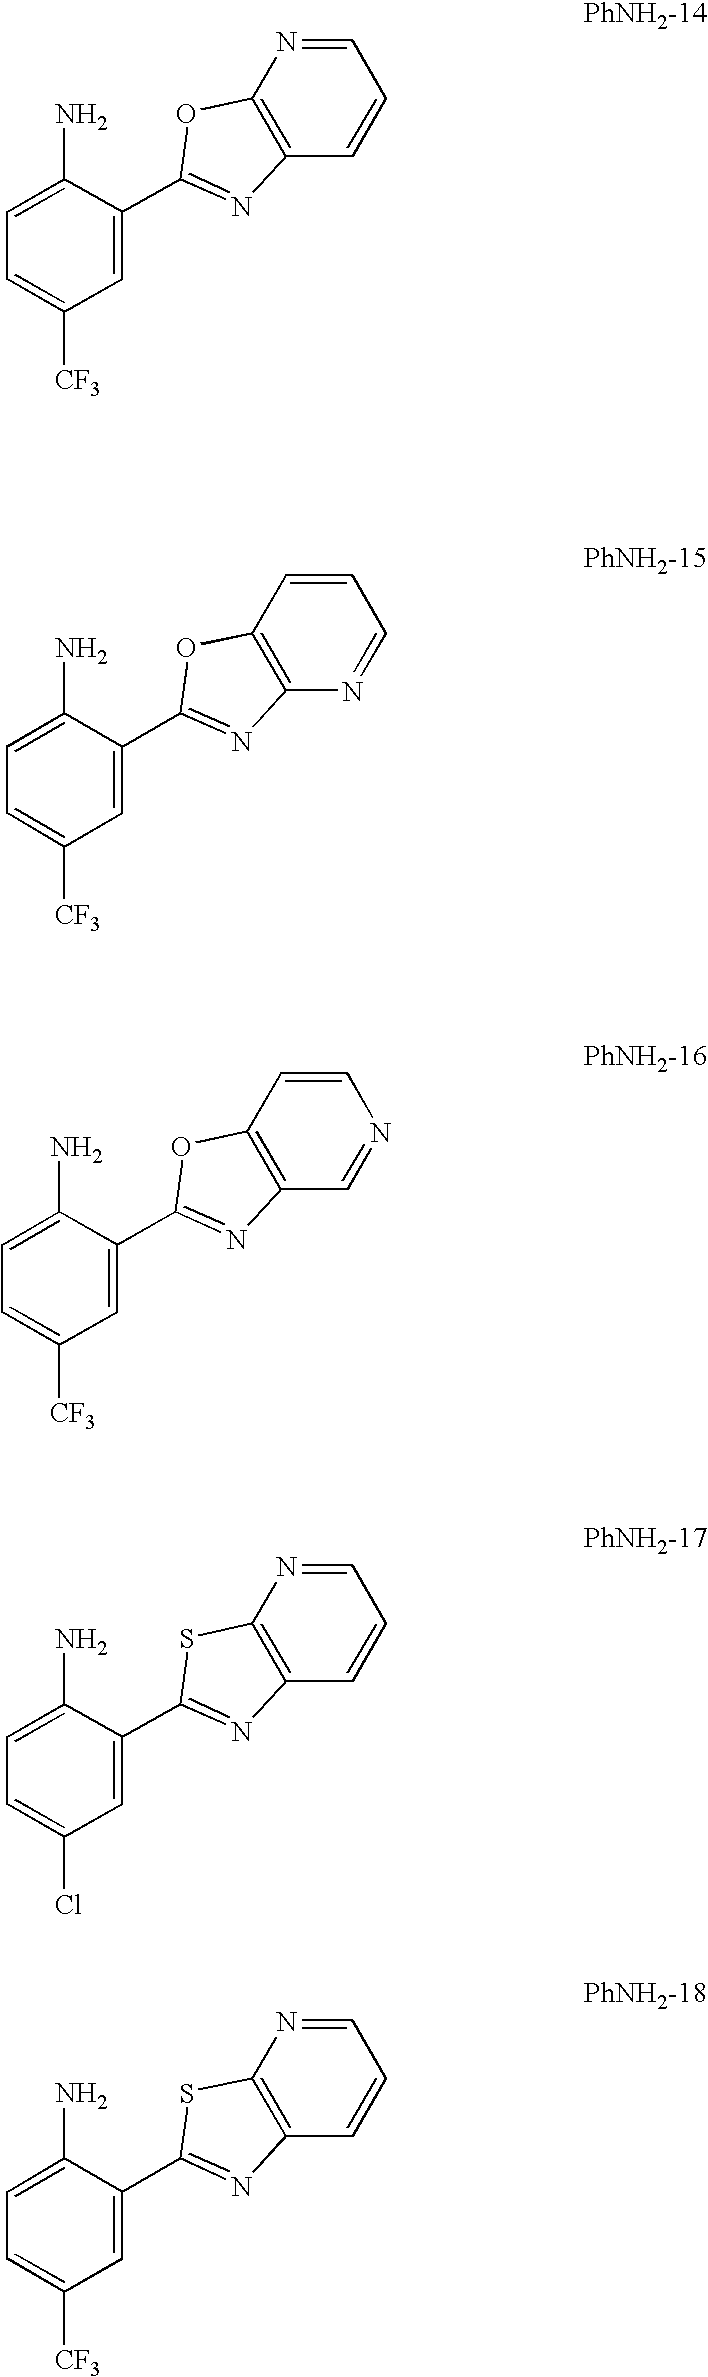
C1=C(C2=NC3=C(O2)N=CC=C3)C(N)=CC=C1[CF3].C1=C(C2=NC3=C(O2)C=CC=N3)C(N)=CC=C1[CF3].C1=C(C2=NC3=C(O2)C=CN=C3)C(N)=CC=C1[CF3].C1=C(C2=NC3=C(S2)N=CC=C3)C(N)=CC=C1Cl.C1=C(C2=NC3=C(S2)N=CC=C3)C(N)=CC=C1[CF3]
